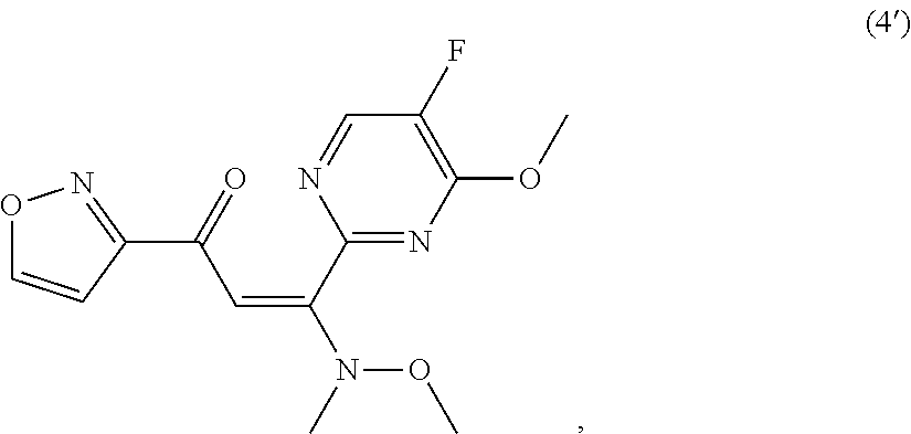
O1C=CC(C(=O)C=C(N(C)OC)C2=NC(OC)=C(F)C=N2)=N1
